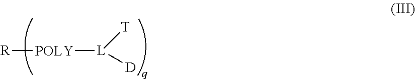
[R][POLY][L]([T])[D]
